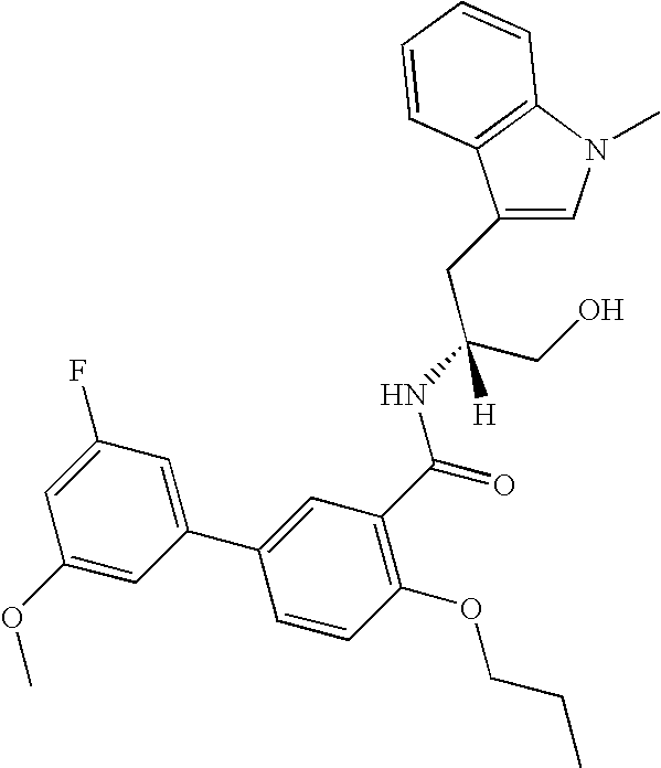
C1(CC(CO)(NC(=O)C2=C(OCCC)C=CC(C3=CC(F)=CC(OC)=C3)=C2)[H])=CN(C)C2=C1C=CC=C2
